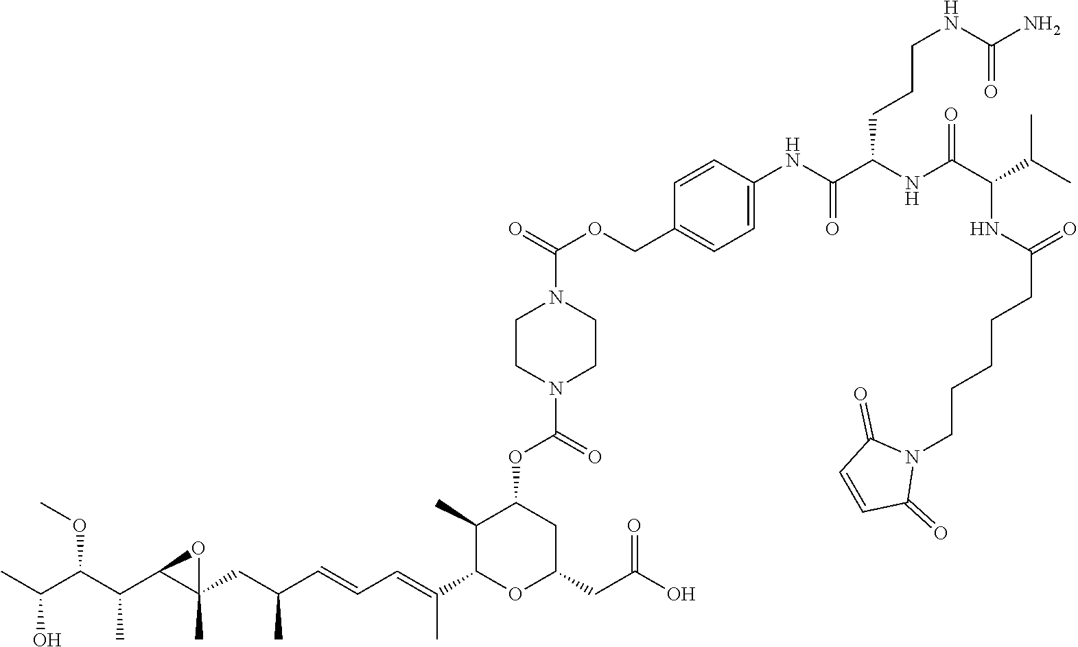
CC(C(C(C1C(CC(C=CC=C(C)C2OC(CC(O)=O)CC(OC(=O)N3CCN(C(=O)OCC4=CC=C(NC(C(NC(C(C(C)C)NC(CCCCCN5C(=O)C=CC5=O)=O)=O)CCCNC(N)=O)=O)C=C4)CC3)C2C)C)(C)O1)C)OC)O
